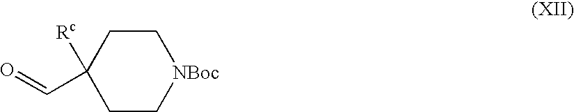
C1([Rc])(C=O)CC[NBoc]CC1
